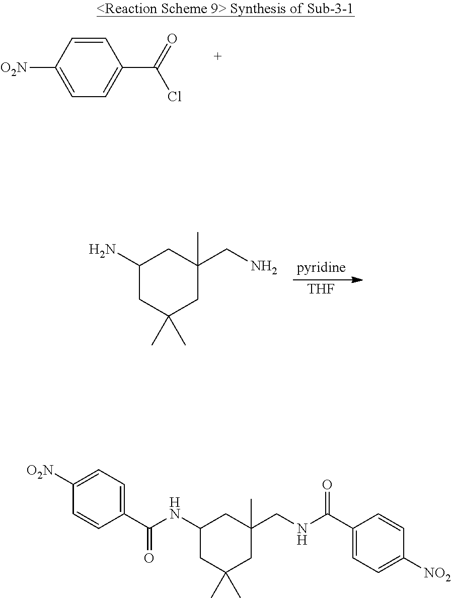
C1=CC([O2N])=CC=C1C(=O)Cl.[THF].C1(N)CC(C)(C)CC(CN)(C)C1.C1(NC(=O)C2=CC=C([O2N])C=C2)CC(C)(C)CC(CNC(=O)C2=CC=C([NO2])C=C2)(C)C1
